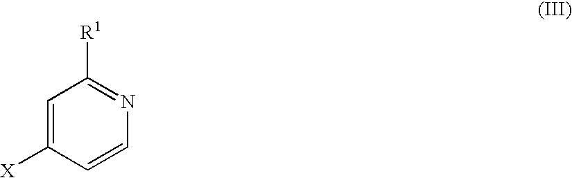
C1=C([X])C=CN=C1[R1]
